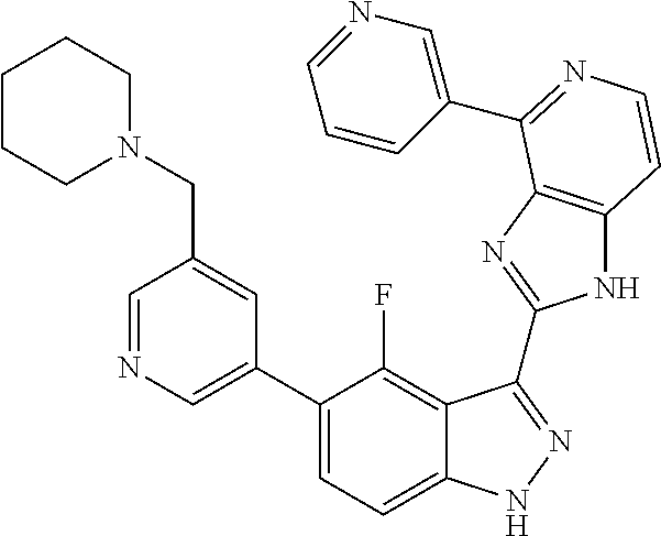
C1=C(C2=CC=C3C(=C2F)C(C2=NC4=C(N2)C=CN=C4C2=CN=CC=C2)=NN3)C=C(CN2CCCCC2)C=N1
